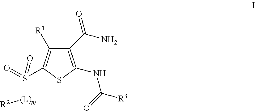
C1(C(N)=O)=C(NC([R3])=O)SC(S([(L)m][R2])(=O)=O)=C1[R1]
